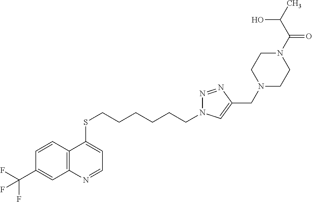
C12=C(C=CC(C(F)(F)F)=C1)C(SCCCCCCN1N=NC(CN3CCN(C(C(C)O)=O)CC3)=C1)=CC=N2
